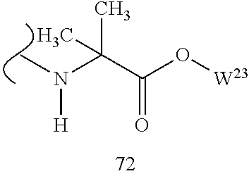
C(C(O[W23])=O)(C)(N([H])C)C
